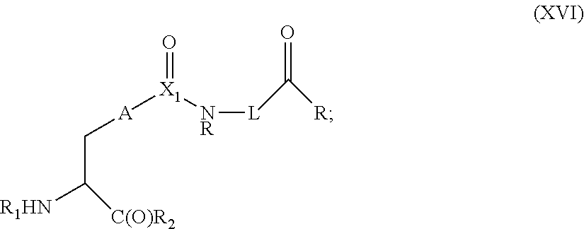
C(C[A][X1]([NR][L]C([R])=O)=O)([R1HN])[C(O)R2]
